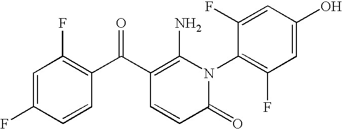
C1(=O)N(C2=C(F)C=C(O)C=C2F)C(N)=C(C(C2=C(F)C=C(F)C=C2)=O)C=C1
